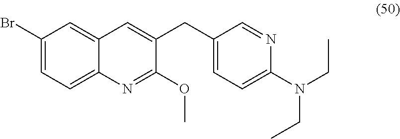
C1(Br)=CC=C2C(=C1)C=C(CC1=CC=C(N(CC)CC)N=C1)C(OC)=N2
